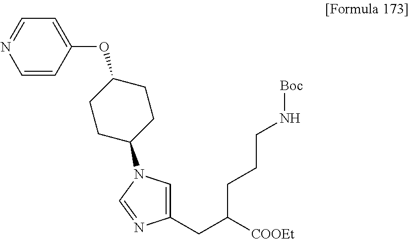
C1CC(N2C=C(CC([COOEt])CCCN[Boc])N=C2)CCC1OC1=CC=NC=C1
